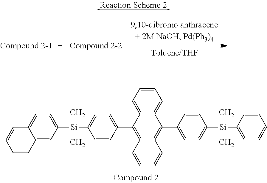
C1=CC(C2=C3C(=C(C4=CC=C([Si](C5=CC=C6C(=C5)C=CC=C6)(C)C)C=C4)C4=CC=CC=C24)C=CC=C3)=CC=C1[Si](C1=CC=CC=C1)(C)C
